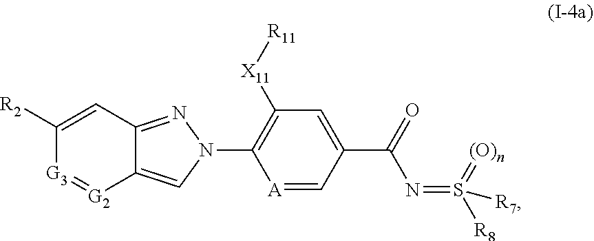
C1([R2])=CC2=NN(C3=C([X11][R11])C=C(C(=O)N=S([R8])(=[(O)n])[R7])C=[A]3)C=C2[G2]=[G3]1
